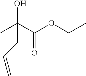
CC(C(OCC)=O)(O)CC=C
